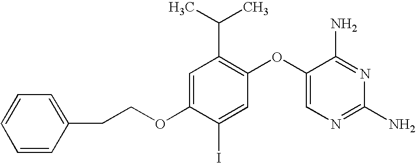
C1=C(OCCC2=CC=CC=C2)C(I)=CC(OC2=CN=C(N)N=C2N)=C1C(C)C
